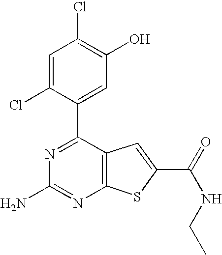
N1=C(C2=CC(O)=C(Cl)C=C2Cl)C2=C(N=C1N)SC(C(NCC)=O)=C2
